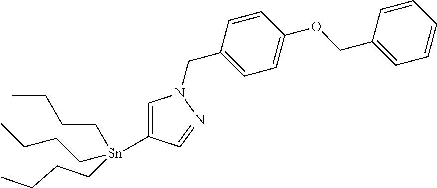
[Sn](C1=CN(CC2=CC=C(OCC3=CC=CC=C3)C=C2)N=C1)(CCCC)(CCCC)CCCC
